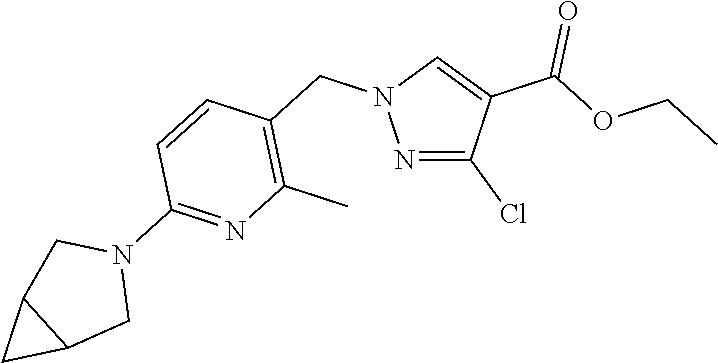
N1=C(Cl)C(C(=O)OCC)=CN1CC1=C(C)N=C(N2CC3C(C2)C3)C=C1
